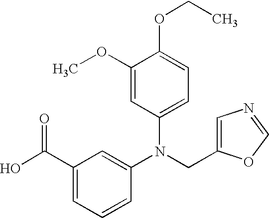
N(CC1=CN=CO1)(C1=CC(C(O)=O)=CC=C1)C1=CC=C(OCC)C(OC)=C1
